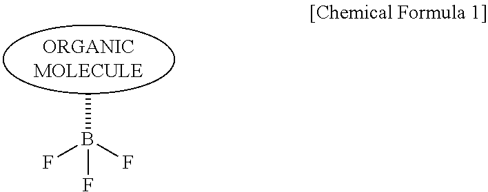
FB(F)(F)C
